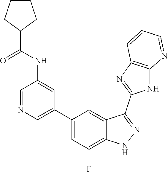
C1=NC=C(C2=CC(F)=C3C(=C2)C(C2=NC4=C(N2)N=CC=C4)=NN3)C=C1NC(=O)C1CCCC1
